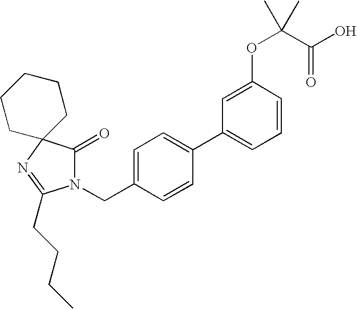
C1=C(CN2C(=O)C3(N=C2CCCC)CCCCC3)C=CC(C2=CC=CC(OC(C(=O)O)(C)C)=C2)=C1
